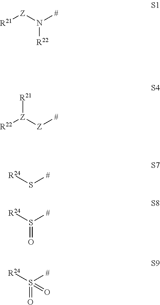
N([R22])([Z][R21])[#].[Z]([Z]([R22])[R21])[#].S([R24])[#].S([R24])([#])=O.S([R24])([#])(=O)=O
